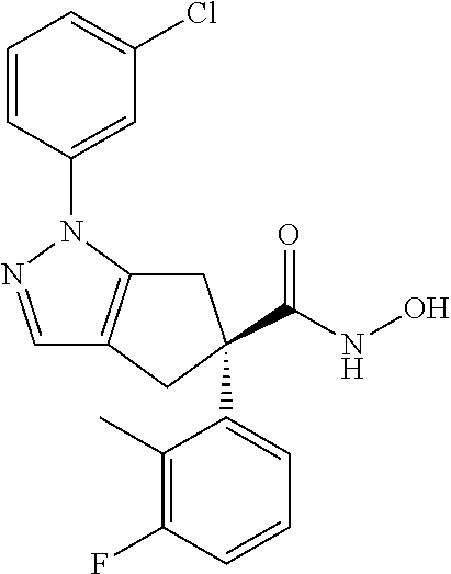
C1=NN(C2=CC(Cl)=CC=C2)C2=C1CC(C(NO)=O)(C1=CC=CC(F)=C1C)C2
